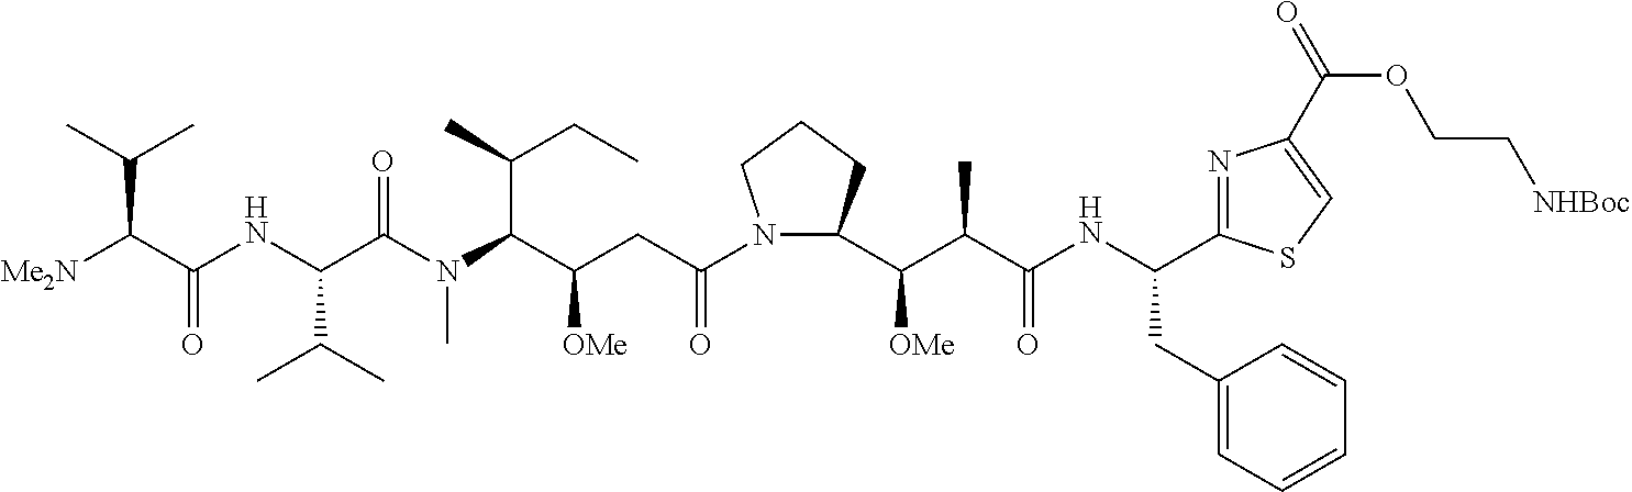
N1(C(CC(C(N(C)C(C(NC(C([Me2N])C(C)C)=O)C(C)C)=O)C(C)CC)[OMe])=O)C(C(C(C(NC(CC2=CC=CC=C2)C2=NC(C(OCC[NHBoc])=O)=CS2)=O)C)[OMe])CCC1
